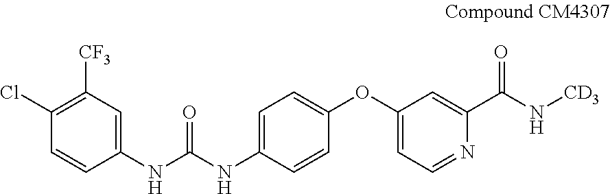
C1(Cl)=C([CF3])C=C(NC(NC2=CC=C(OC3=CC=NC(C(=O)N[CD3])=C3)C=C2)=O)C=C1
